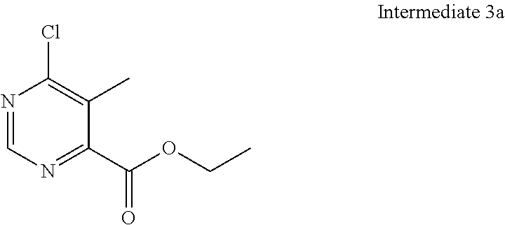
N1=CN=C(C(OCC)=O)C(C)=C1Cl
